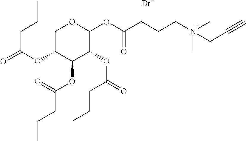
C1C(OC(=O)CCC)C(OC(=O)CCC)C(OC(=O)CCC)C(OC(CCCN(C)(CC#C)C)=O)O1.[Br-]
